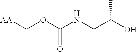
C(OC(NCC([OH])C)=O)[AA]
